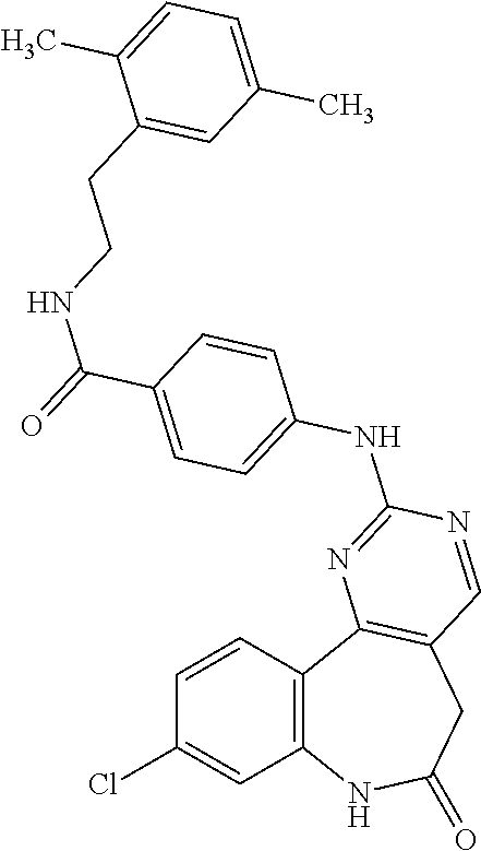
C1=CC2=C(C=C1Cl)NC(=O)CC1=C2N=C(NC2=CC=C(C(=O)NCCC3=CC(C)=CC=C3C)C=C2)N=C1
